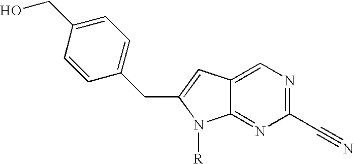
C1=CC(CC2=CC3=CN=C(C#N)N=C3N2[R])=CC=C1CO
